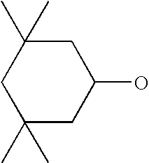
C1(C)(C)CC(O)CC(C)(C)C1
